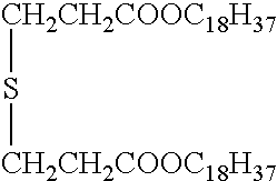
[CH2CH2COOC18H37]S[CH2CH2COOC18H37]
